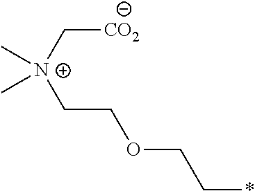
[CO2]C[N+](CCOCC*)(C)C
